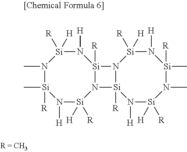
N1([H])[Si]([H])([R])N2[Si]([R])(N([H])[Si]([R])([H])N(C)[Si]1(C)[R])N1[Si]([R])([H])N([H])[Si](C)([R])N(C)[Si]([H])([R])N([H])[Si]21[R]
